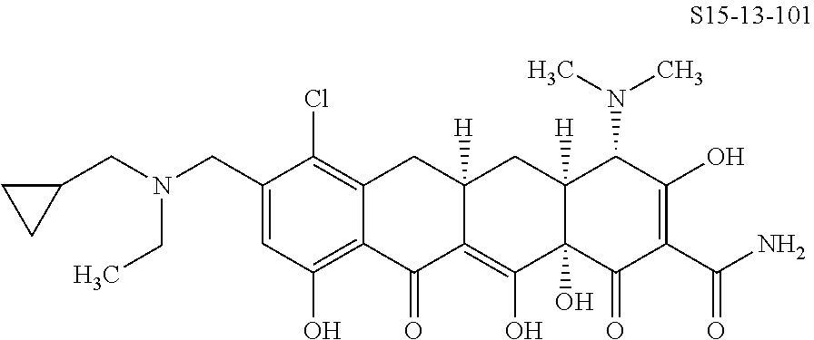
C1(CN(CC2CC2)CC)=CC(O)=C2C(=C1Cl)CC1([H])C(=C(O)C3(O)C([H])(C1)C(N(C)C)C(O)=C(C(N)=O)C3=O)C2=O
